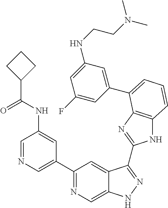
C1=NC=C(C2=NC=C3C(=C2)C(C2=NC4=C(N2)C=CC=C4C2=CC(NCCN(C)C)=CC(F)=C2)=NN3)C=C1NC(C1CCC1)=O
